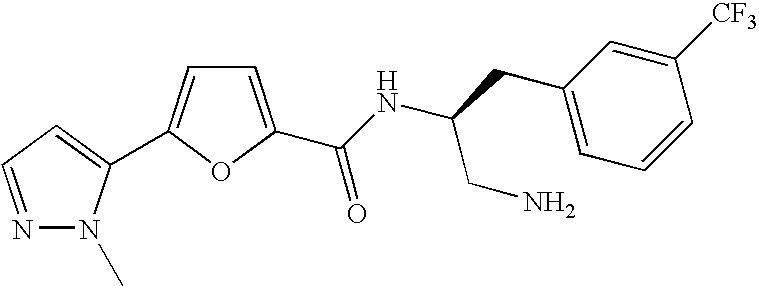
N1=CC=C(C2=CC=C(C(NC(CC3=CC=CC([CF3])=C3)CN)=O)O2)N1C
